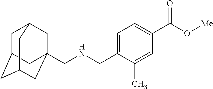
C(NCC1=CC=C(C(O[Me])=O)C=C1C)C12CC3CC(CC(C1)C3)C2
